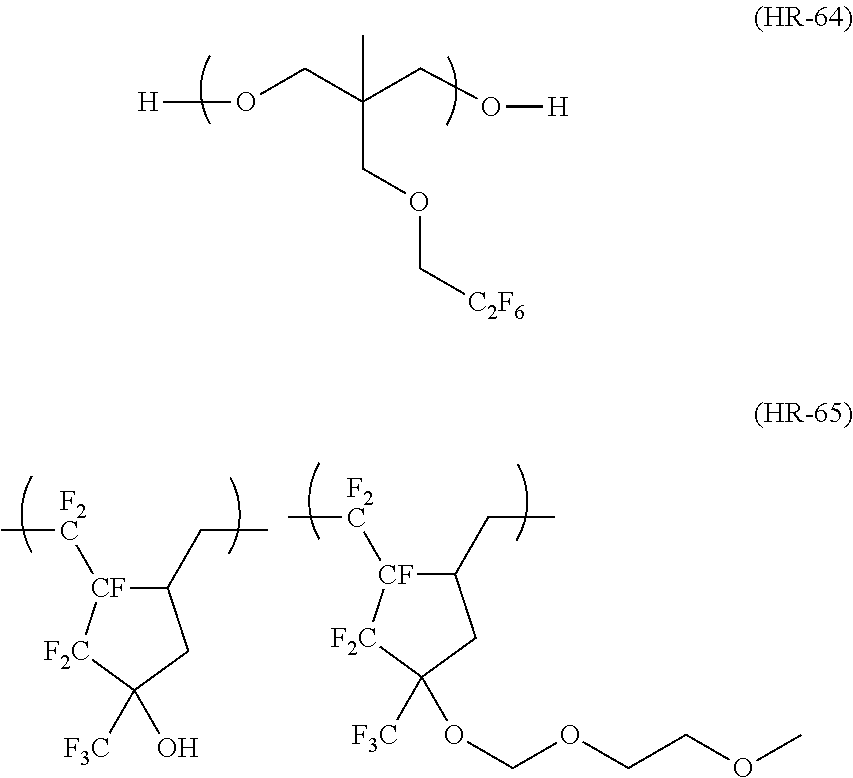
O(CC(CO[H])(C)COC[C2F6])[H].C1(CC)[CF]([F2C]C)[F2C]C([F3C])(O)C1.C1(CC)[CF]([F2C]C)[F2C]C([F3C])(OCOCCOC)C1
